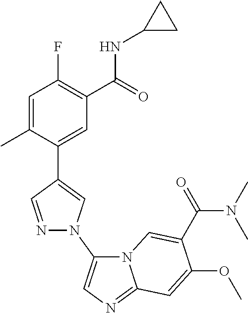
C1=C(C)C(C2=CN(C3=CN=C4N3C=C(C(=O)N(C)C)C(OC)=C4)N=C2)=CC(C(=O)NC2CC2)=C1F
